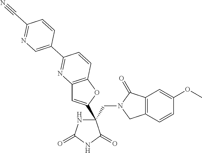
C(C1(C2=CC3=C(O2)C=CC(C2=CN=C(C#N)C=C2)=N3)NC(=O)NC1=O)N1CC2=C(C1=O)C=C(OC)C=C2
